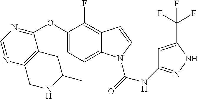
C1=NC2=C(CC(C)NC2)C(OC2=CC=C3C(=C2F)C=CN3C(=O)NC2=NNC(C(F)(F)F)=C2)=N1
